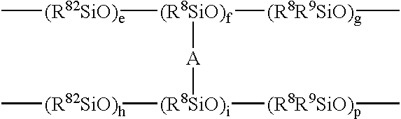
C[(R82SiO)e][(R8SiO)f]([(R8R9SiO)g]C)[A][(R8SiO)i]([(R82SiO)h]C)[(R8R9SiO)p]C
